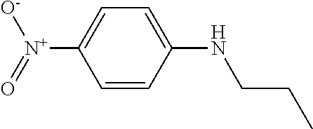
C1=CC([N+](=O)[O-])=CC=C1NCCC
